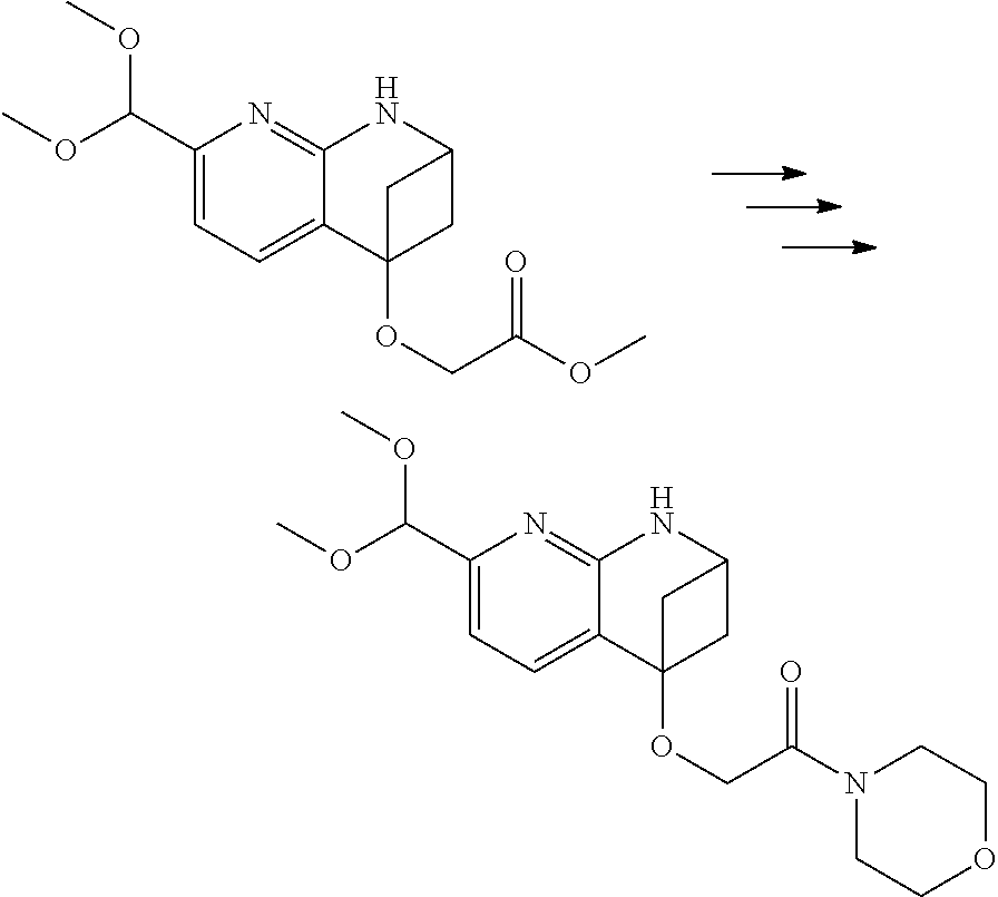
O(C)C(C1=CC=C2C(=N1)NC1CC2(OCC(OC)=O)C1)OC.O(C)C(C1=CC=C2C(=N1)NC1CC2(OCC(N2CCOCC2)=O)C1)OC
